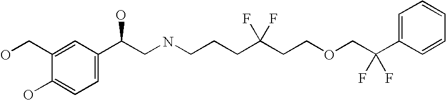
C1(CO)=CC(C(CNCCCC(CCOCC(F)(F)C2=CC=CC=C2)(F)F)O)=CC=C1O
